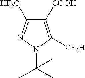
C1([COOH])=C([CF2H])N(C(C)(C)C)N=C1[HF2C]
